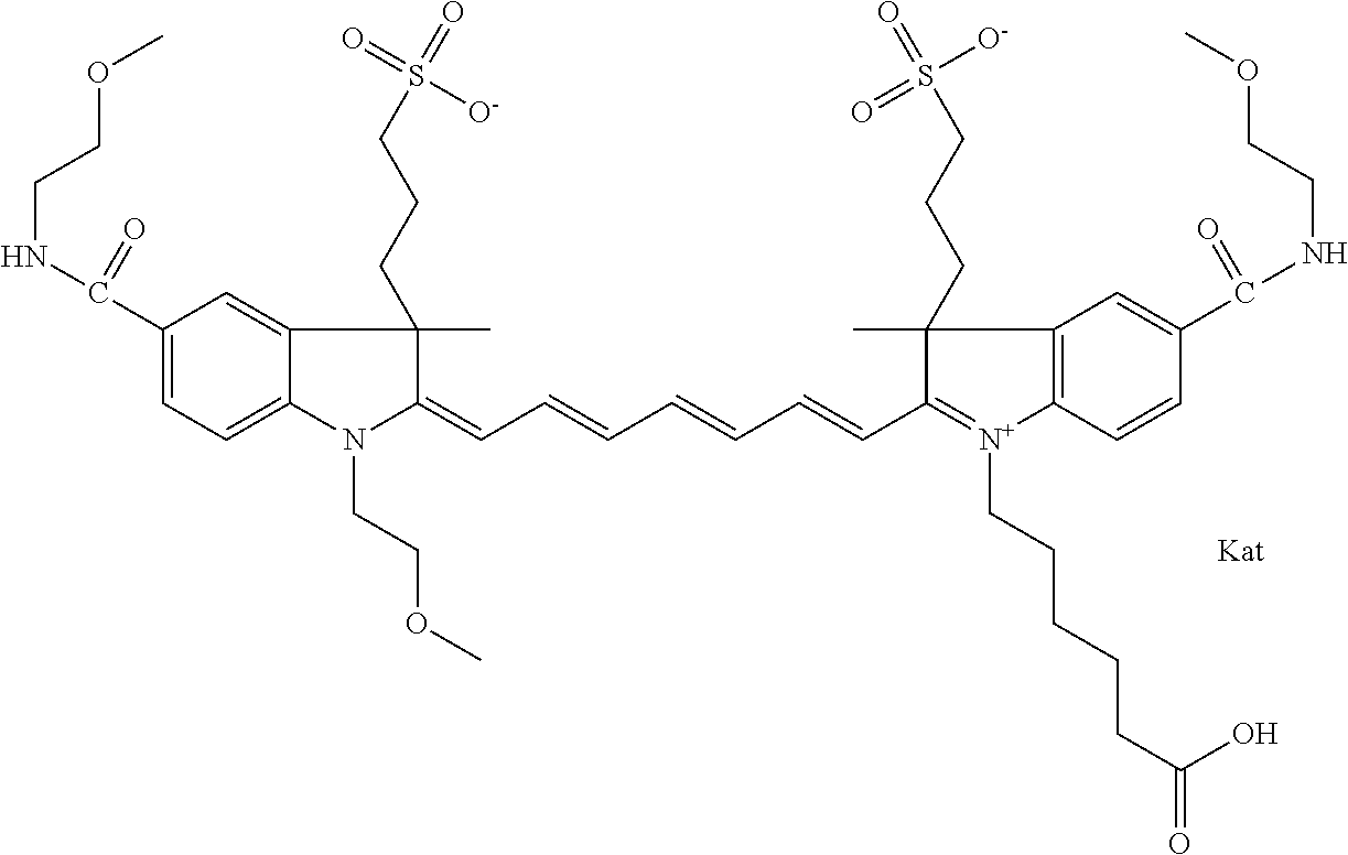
C1(C(NCCOC)=O)=CC=C2C(=C1)C(C)(CCCS(=O)(=O)[O-])C(=CC=CC=CC=CC1=[N+](CCCCCC(=O)O)C3=C(C1(C)CCCS(=O)(=O)[O-])C=C(C(=O)NCCOC)C=C3)N2CCOC
